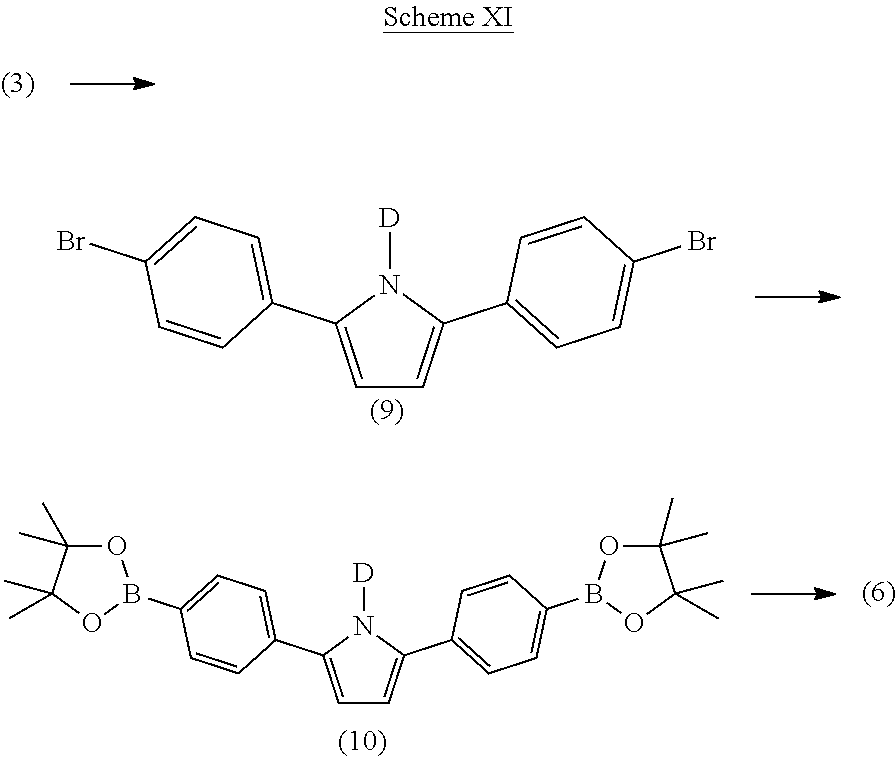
C1=C(C2=CC=C(Br)C=C2)N([D])C(C2=CC=C(Br)C=C2)=C1.C1=C(C2=CC=C(B3OC(C)(C)C(C)(C)O3)C=C2)N([D])C(C2=CC=C(B3OC(C)(C)C(C)(C)O3)C=C2)=C1
